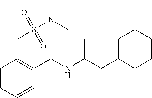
C1(CC(NCC2=C(CS(N(C)C)(=O)=O)C=CC=C2)C)CCCCC1
